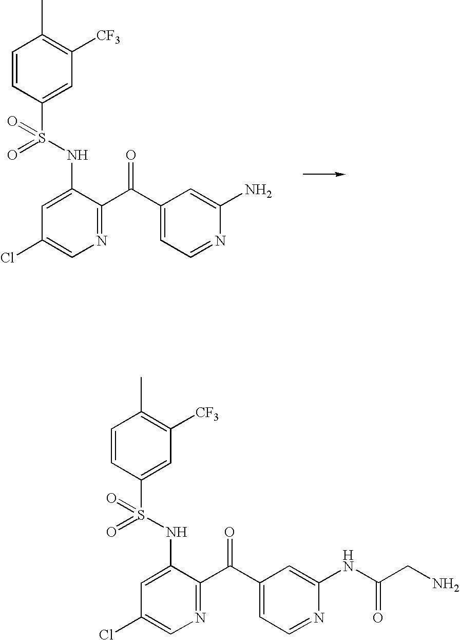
C1=CC(S(=O)(=O)NC2=CC(Cl)=CN=C2C(C2=CC=NC(N)=C2)=O)=CC([CF3])=C1C.C1=CC(S(=O)(=O)NC2=CC(Cl)=CN=C2C(C2=CC=NC(NC(CN)=O)=C2)=O)=CC([CF3])=C1C
